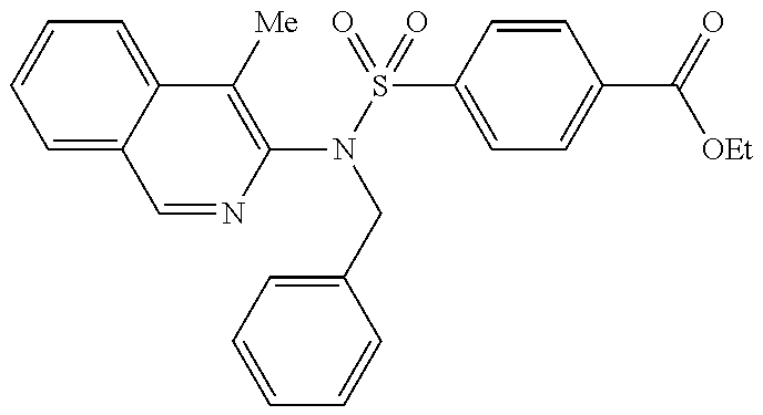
C1=NC(N(S(=O)(=O)C2=CC=C(C(=O)[OEt])C=C2)CC2=CC=CC=C2)=C([Me])C2=CC=CC=C12
